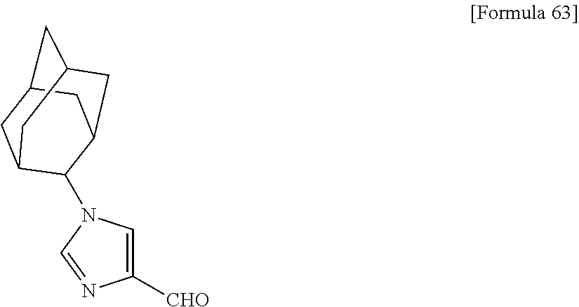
C1([CHO])=CN(C2C3CC4CC(CC2C4)C3)C=N1
